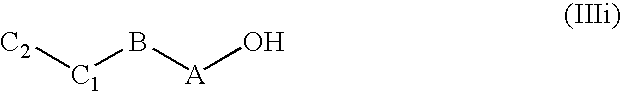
[C2][C1]B[A]O
